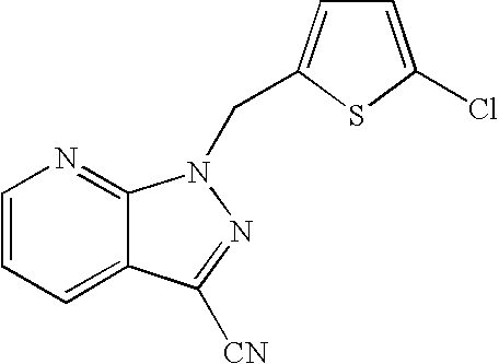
C1=CC=C2C(=N1)N(CC1=CC=C(Cl)S1)N=C2[CN]
